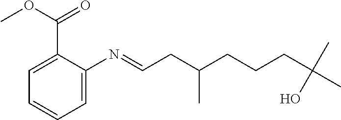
C1=C(N=CCC(CCCC(C)(C)O)C)C(C(OC)=O)=CC=C1
